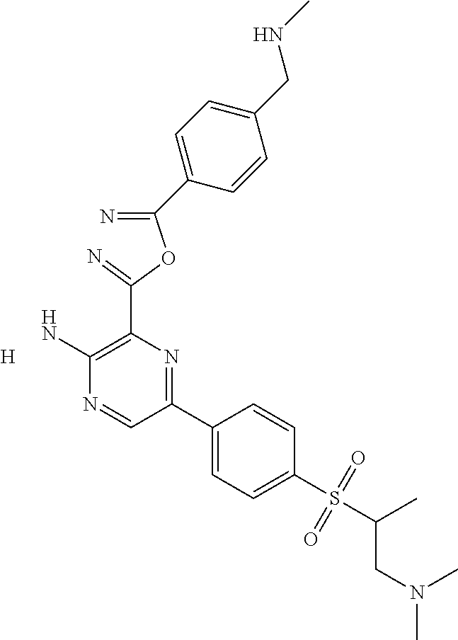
[H].C1(N)=C(C(OC(=N)C2=CC=C(CNC)C=C2)=N)N=C(C2=CC=C(S(=O)(=O)C(CN(C)C)C)C=C2)C=N1
